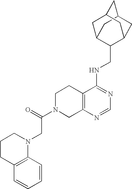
C12=C(N=CN=C1NCC1C3CC4CC(C3)CC1C4)CN(C(CN1CCCC3=C1C=CC=C3)=O)CC2
